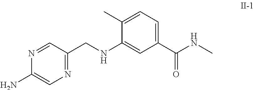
N1=C(CNC2=CC(C(=O)NC)=CC=C2C)C=NC(N)=C1
